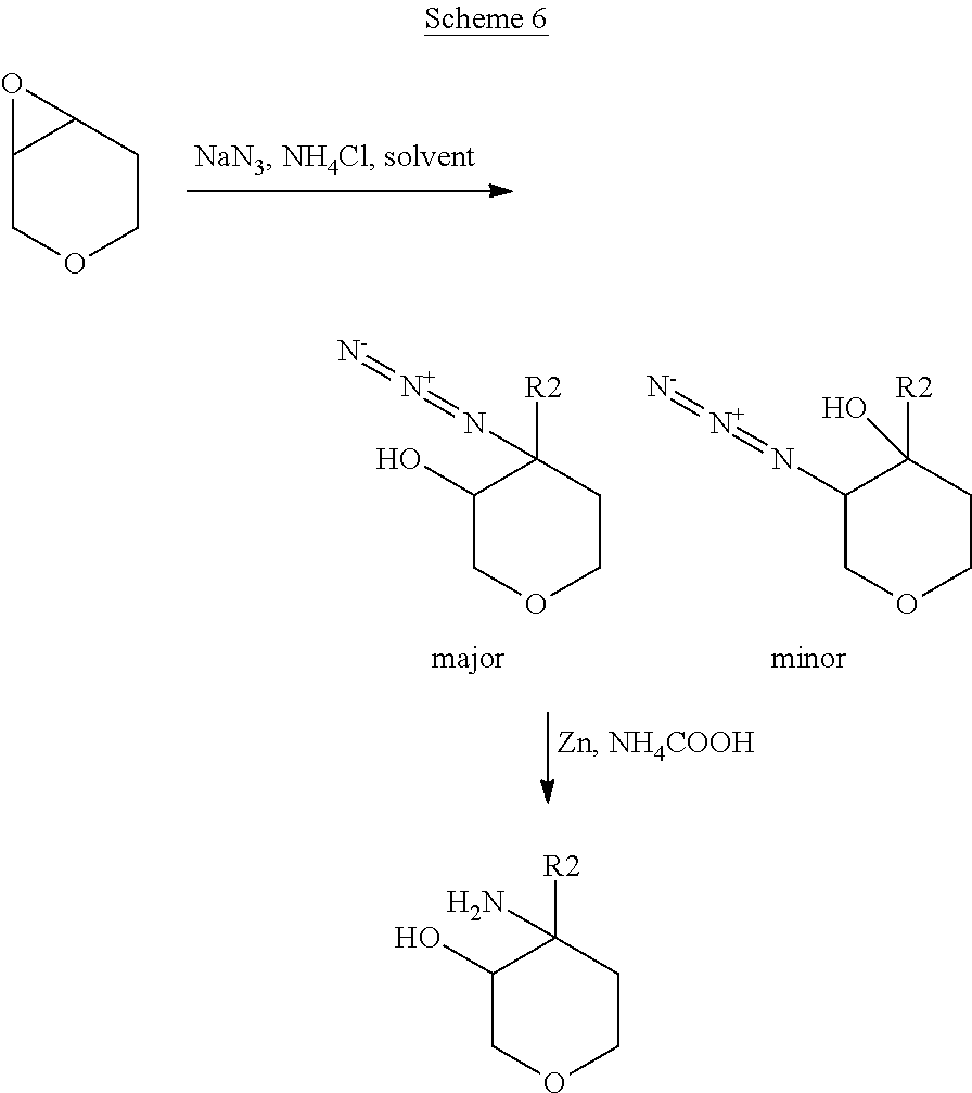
C12COCCC1O2.C1(O)COCCC1(N=[N+]=[N-])[R2].C1(N=[N+]=[N-])COCCC1(O)[R2].C1(O)COCCC1(N)[R2]
